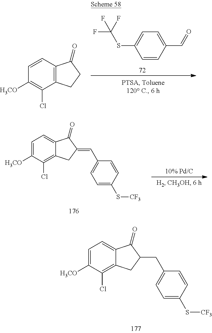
C12=C(C=CC([H3CO])=C1Cl)C(=O)CC2.C1=CC(C=O)=CC=C1SC(F)(F)F.C12=C(Cl)C([H3CO])=CC=C1C(=O)C(=CC1=CC=C(S[CF3])C=C1)C2.C12=C(Cl)C([H3CO])=CC=C1C(=O)C(CC1=CC=C(S[CF3])C=C1)C2
